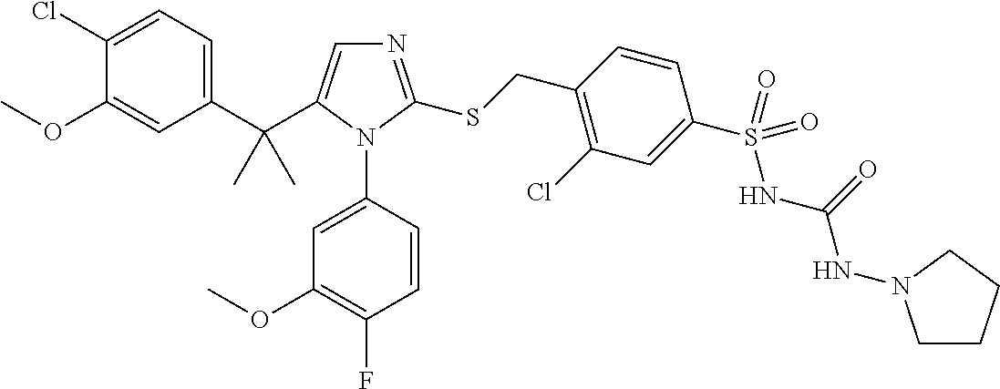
C1(C(C2=CN=C(SCC3=C(Cl)C=C(S(NC(=O)NN4CCCC4)(=O)=O)C=C3)N2C2=CC(OC)=C(F)C=C2)(C)C)=CC=C(Cl)C(OC)=C1
